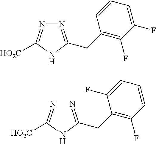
N1=C(CC2=C(F)C=CC=C2F)NC([HO2C])=N1.N1=C(CC2=C(F)C(F)=CC=C2)NC([HO2C])=N1
